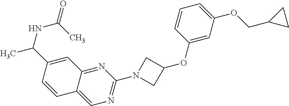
N1=C2C(=CN=C1N1CC(OC3=CC(OCC4CC4)=CC=C3)C1)C=CC(C(C)NC(=O)C)=C2
